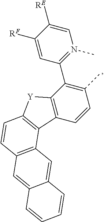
C12=C(C=CC(C)=C1C1=N(C)C=C([RE])C([RF])=C1)C1=C([Y]2)C=CC2=C1C=C1C(=C2)C=CC=C1
